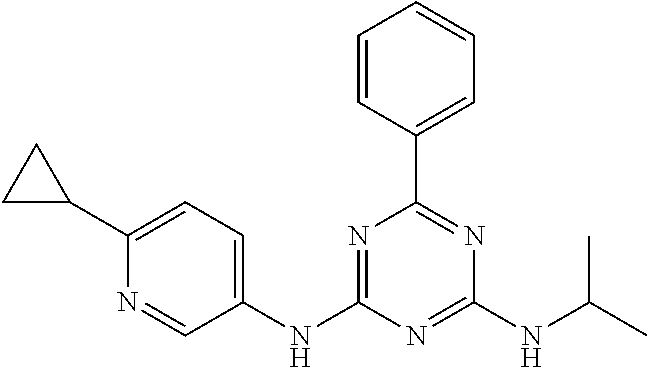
C1(NC2=NC(C3=CC=CC=C3)=NC(NC(C)C)=N2)=CC=C(C2CC2)N=C1
